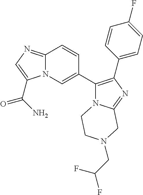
C12=NC=C(C(N)=O)N1C=C(C1=C(C3=CC=C(F)C=C3)N=C3N1CCN(CC(F)F)C3)C=C2
